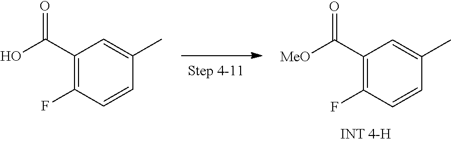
C1(C([MeO])=O)=C(F)C=CC(C)=C1.C1(C(O)=O)=C(F)C=CC(C)=C1
